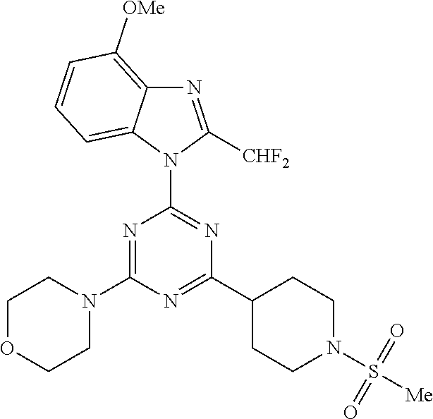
N1=C(N2CCOCC2)N=C(C2CCN(S([Me])(=O)=O)CC2)N=C1N1C([CHF2])=NC2=C([OMe])C=CC=C12
